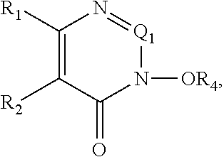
C1([R1])=C([R2])C(=O)N([OR4])[Q1]=N1
